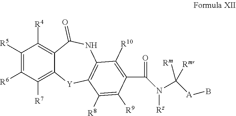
C12=C([R4])C([R5])=C([R6])C([R7])=C1[Y]C1=C(NC2=O)C([R10])=C(C(=O)N([Rz])C([A]B)([Rm])[Rm])C([R9])=C1[R8]
